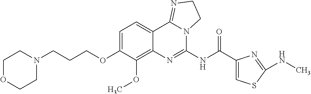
C1OCCN(CCCOC2=CC=C3C(=C2OC)N=C(NC(C2=CSC(NC)=N2)=O)N2C3=NCC2)C1
